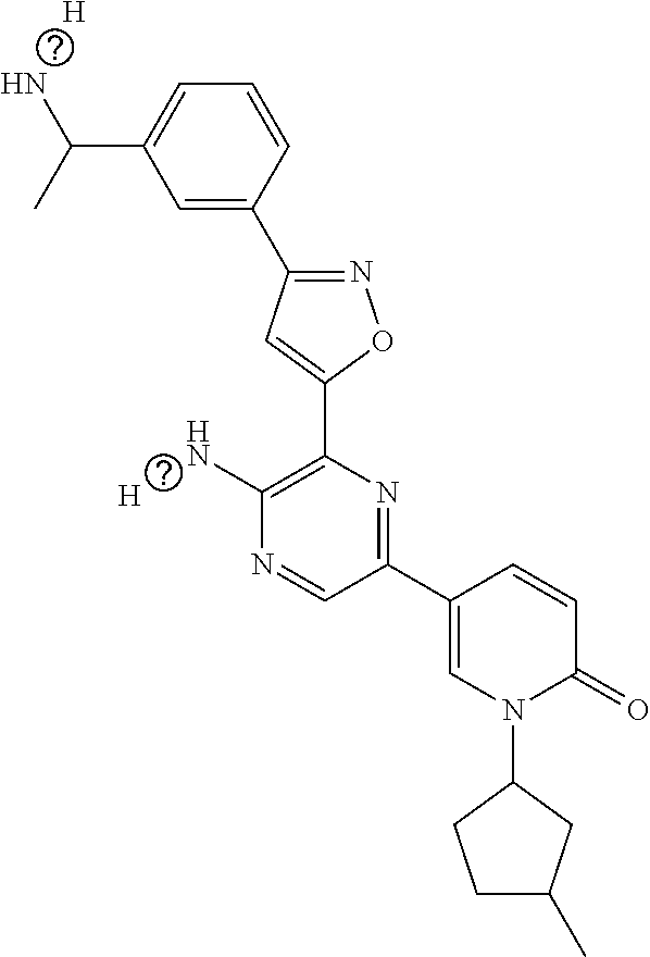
[H].[H].C1=C(C2=NOC(C3=C(N)N=CC(C4=CN(C5CC(C)CC5)C(=O)C=C4)=N3)=C2)C=CC=C1C(N)C
